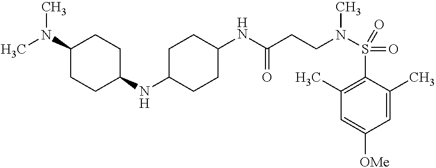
C1(NC2CCC(N(C)C)CC2)CCC(NC(CCN(S(=O)(=O)C2=C(C)C=C([OMe])C=C2C)C)=O)CC1
